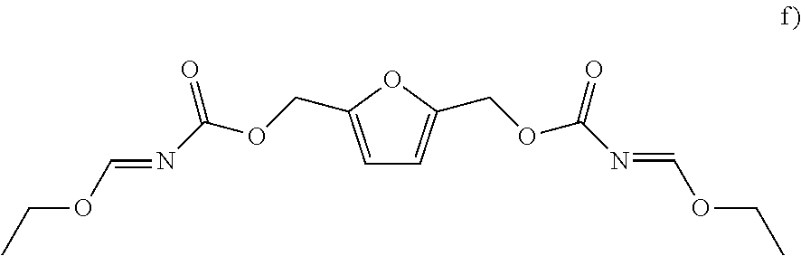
C1=C(COC(N=COCC)=O)OC(COC(N=COCC)=O)=C1
